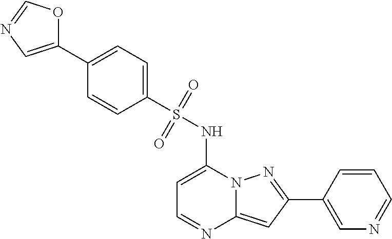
C1(C2=CC=C(S(NC3=CC=NC4=CC(C5=CN=CC=C5)=NN34)(=O)=O)C=C2)=CN=CO1
